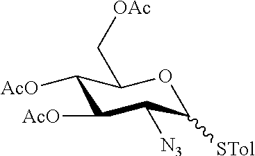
C1([AcO])C([AcO])C([N3])C([STol])OC1C[OAc]
